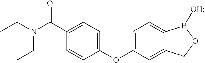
C1=C(OC2=CC=C(C(N(CC)CC)=O)C=C2)C=C2C(=C1)B([OH])OC2
